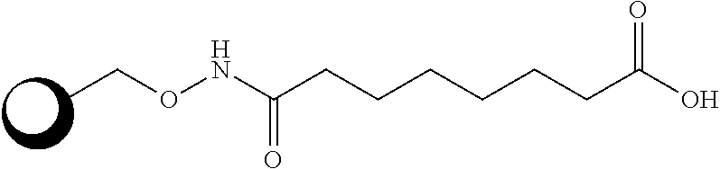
O(NC(CCCCCCC(O)=O)=O)CC
